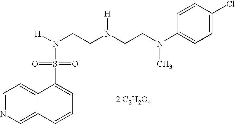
C1=NC=C2C(=C1)C(S(=O)(=O)N([H])CCN(CCN(C1=CC=C(Cl)C=C1)C)[H])=CC=C2.[2 C2H2O4]
